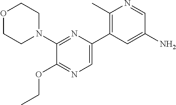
O1CCN(C2=NC(C3=C(C)N=CC(N)=C3)=CN=C2OCC)CC1
